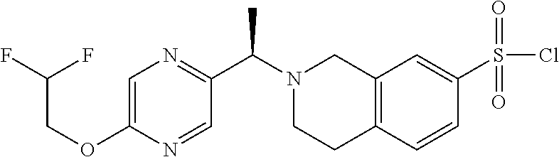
C1=C(OCC(F)F)N=CC(C(N2CCC3=C(C2)C=C(S(Cl)(=O)=O)C=C3)C)=N1
